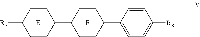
C1([R7])CCC(C2CCC(C3=CC=C([R8])C=C3)CC2)CC1.[E].F
